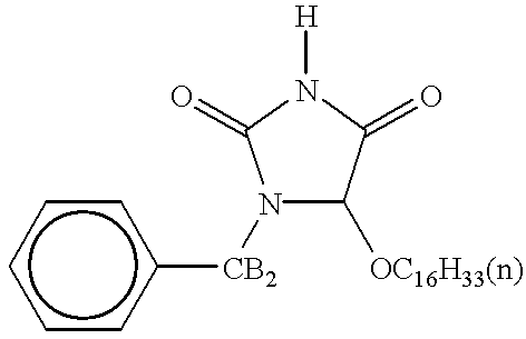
N1([CB2]c2ccccc2)C([OC16H33(n)])C(=O)N([H])C1=O
